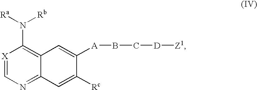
[X]1=CN=C2C(=C1N([Rb])[Ra])C=C([A]BC[D][Z1])C([Rc])=C2
